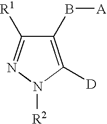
C1(B[A])=C([D])N([R2])N=C1[R1]
